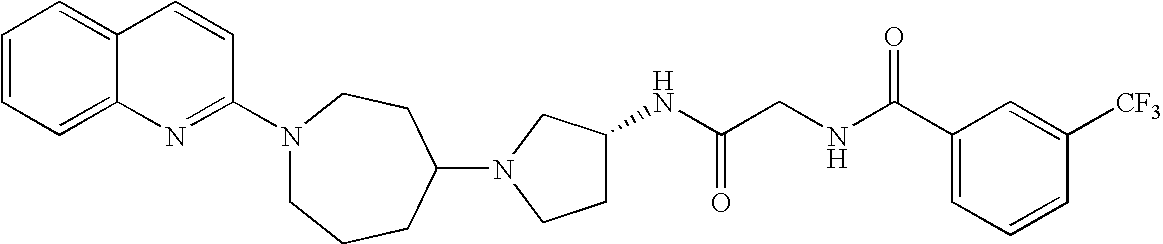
N1(C2CCN(C3=NC4=CC=CC=C4C=C3)CCC2)CCC(NC(CNC(C2=CC=CC([CF3])=C2)=O)=O)C1
